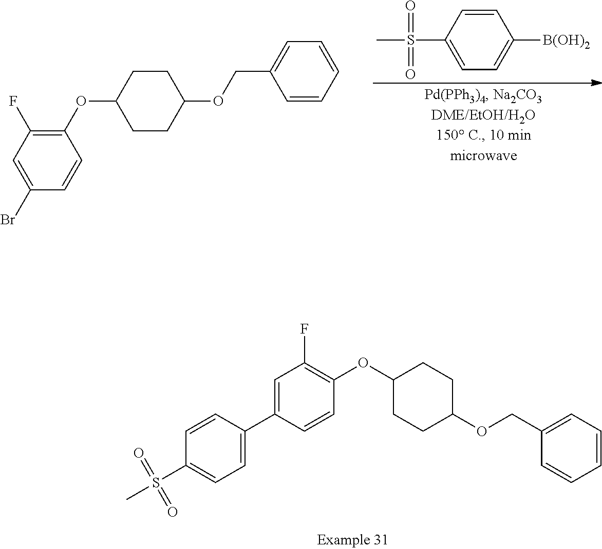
C1=CC=CC=C1COC1CCC(OC2=C(F)C=C(Br)C=C2)CC1.C1=CC(S(C)(=O)=O)=CC=C1[B(OH)2].C1=C(C2=CC(F)=C(OC3CCC(OCC4=CC=CC=C4)CC3)C=C2)C=CC(S(C)(=O)=O)=C1
